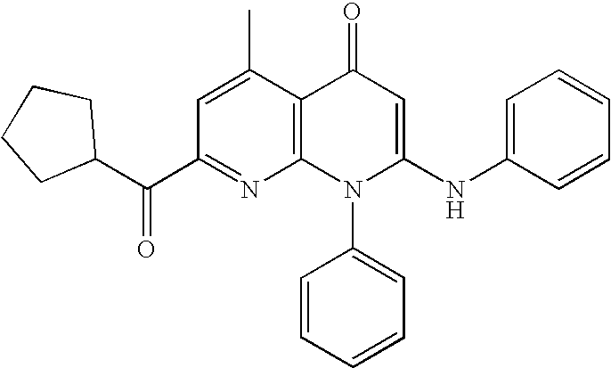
C1(C(=O)C2CCCC2)=NC2=C(C(C)=C1)C(=O)C=C(NC1=CC=CC=C1)N2C1=CC=CC=C1
